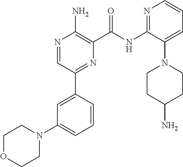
N1=CC(C2=CC(N3CCOCC3)=CC=C2)=NC(C(NC2=NC=CC=C2N2CCC(N)CC2)=O)=C1N
